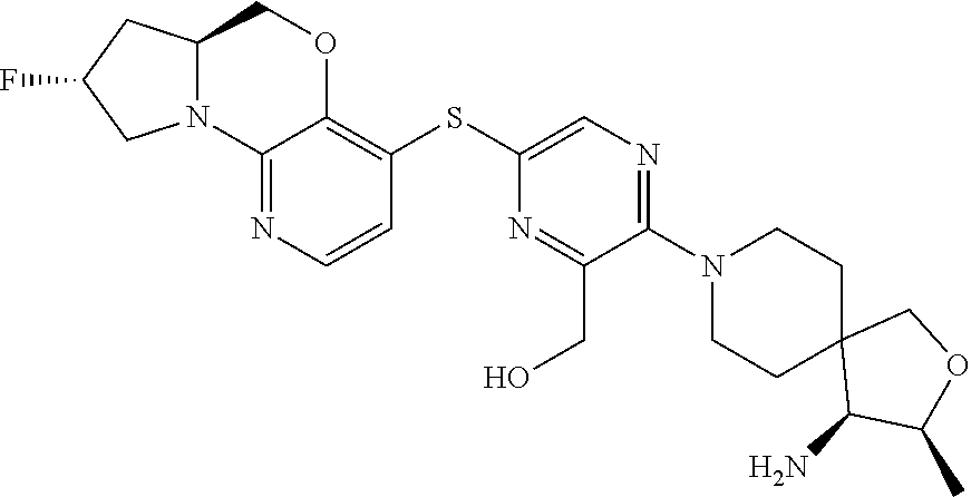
C1(N2CCC3(CC2)C(N)C(C)OC3)=NC=C(SC2=C3C(=NC=C2)N2C(CO3)CC(F)C2)N=C1CO
